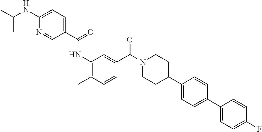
CC1=C(NC(=O)C2=CC=C(NC(C)C)N=C2)C=C(C(N2CCC(C3=CC=C(C4=CC=C(F)C=C4)C=C3)CC2)=O)C=C1
